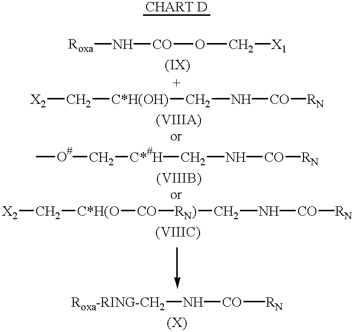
[Roxa]N[CO]OC[X1].[X2]C[C*H(OH)]CN[CO][RN].[RN)](CN[CO][RN])[CO][C*H(O]C[X2].[Roxa-RING-CH2]N[CO][RN].C(N[CO][RN])[C*#H]C[O#]C
